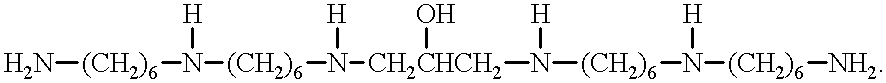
N[(CH2)6]N([H])[(CH2)6]N([H])[CH2CHCH2](O)N([(CH2)6]N([H])[(CH2)6][NH2])[H]
